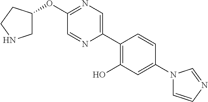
O(C1=NC=C(C2=C(O)C=C(N3C=CN=C3)C=C2)N=C1)C1CNCC1
